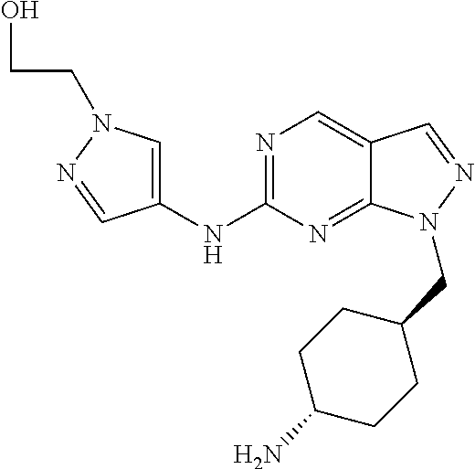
N1=C(NC2=CN(CCO)N=C2)N=C2C(=C1)C=NN2CC1CCC(N)CC1
